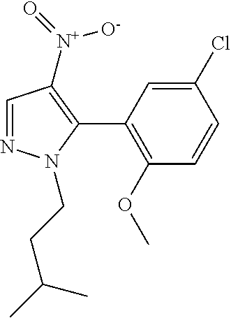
C1=NN(CCC(C)C)C(C2=C(OC)C=CC(Cl)=C2)=C1[N+](=O)[O-]
